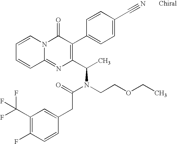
C12=NC(C(C)N(CCOCC)C(=O)CC3=CC(C(F)(F)F)=C(F)C=C3)=C(C3=CC=C(C#N)C=C3)C(=O)N1C=CC=C2
